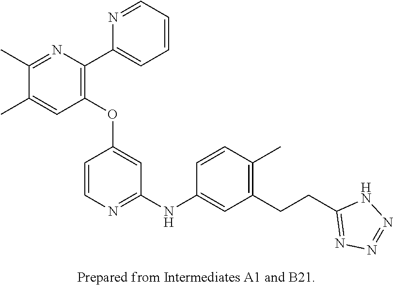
C1=CC=NC(C2=C(OC3=CC(NC4=CC(CCC5=NN=NN5)=C(C)C=C4)=NC=C3)C=C(C)C(C)=N2)=C1
